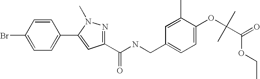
BrC1=CC=C(C2=CC(C(NCC3=CC=C(OC(C(=O)OCC)(C)C)C(C)=C3)=O)=NN2C)C=C1
